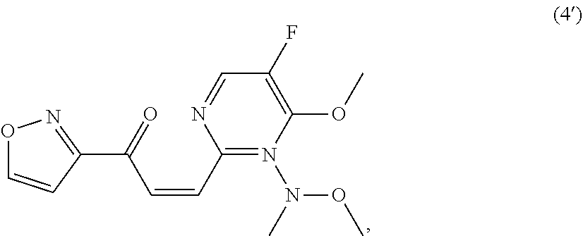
C1=NC(C=CC(=O)C2=NOC=C2)=N(N(OC)C)C(OC)=C1F
